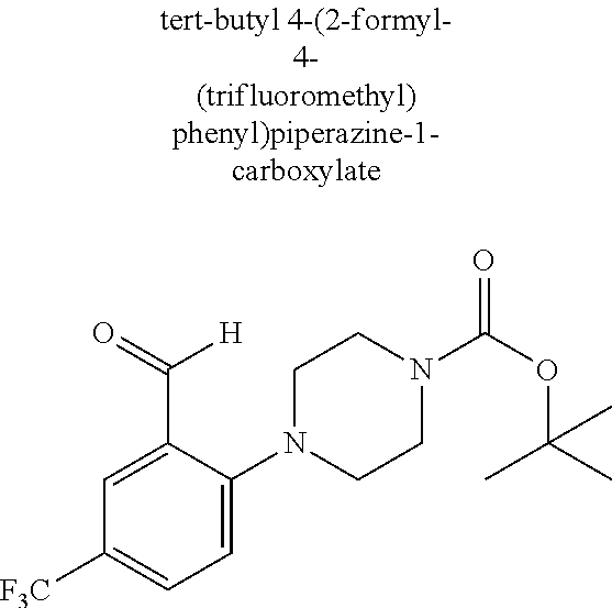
C1=C(C([H])=O)C(N2CCN(C(OC(C)(C)C)=O)CC2)=CC=C1[F3C]
